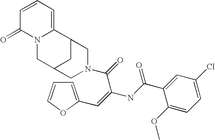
C1=CC=C2N(C1=O)CC1CC2CN(C(C(NC(C2=CC(Cl)=CC=C2OC)=O)=CC2=CC=CO2)=O)C1
